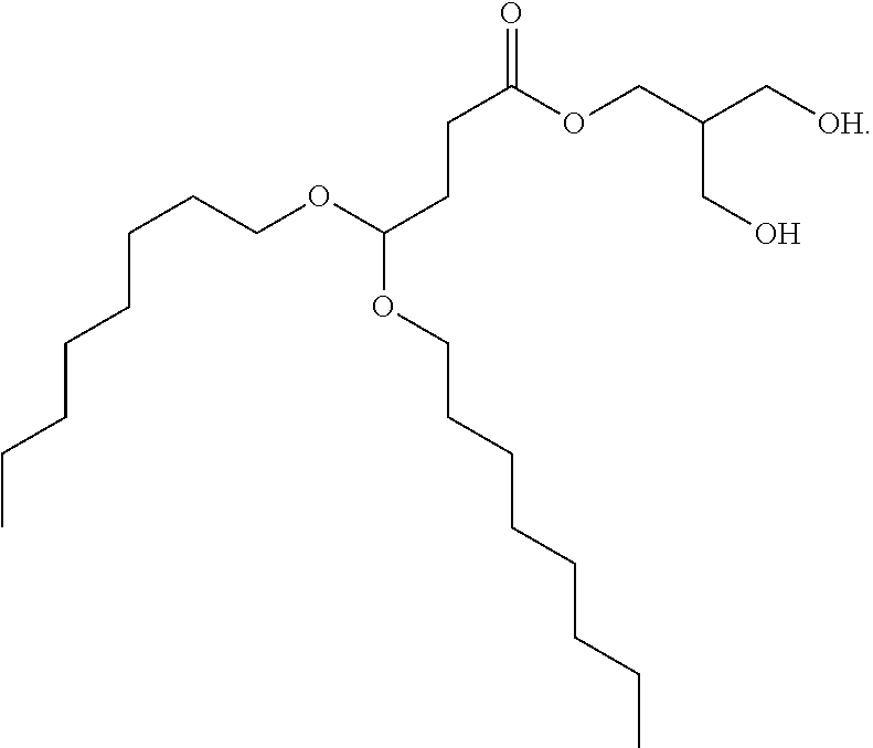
CCCCCCCCOC(CCC(OCC(C[OH])CO)=O)OCCCCCCCC
